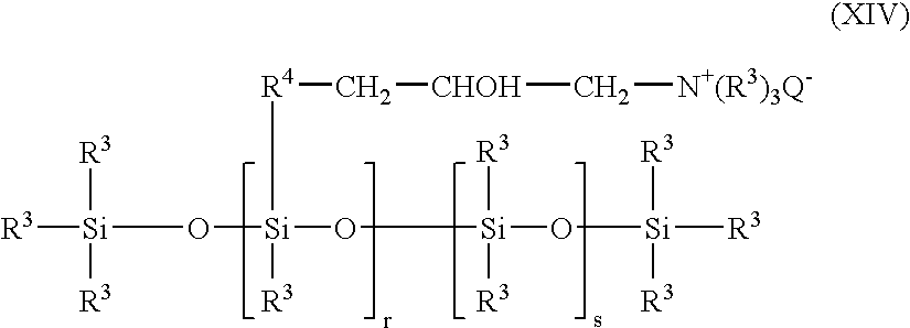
[R3][Si](O[Si]([R4]C[CHOH]C[N+(R3)3Q-])([R3])O[Si]([R3])([R3])O[Si]([R3])([R3])[R3])([R3])[R3]
